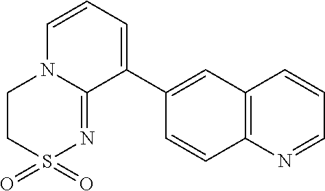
C1(C2=CC3=C(C=C2)N=CC=C3)=CC=CN2C1=NS(=O)(=O)CC2
